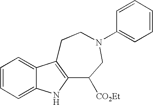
C1=CC=C2C(=C1)C1=C(N2)C([CO2Et])CN(C2=CC=CC=C2)CC1
